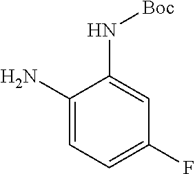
NC1=CC=C(F)C=C1N[Boc]
